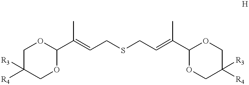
C1C([R4])([R3])COC(C(=CCSCC=C(C2OCC([R4])([R3])CO2)C)C)O1
